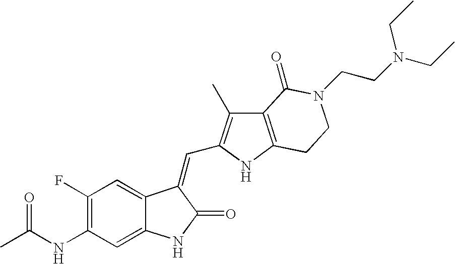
C1(NC(C)=O)=C(F)C=C2C(=C1)NC(=O)C2=CC1=C(C)C2=C(N1)CCN(CCN(CC)CC)C2=O
